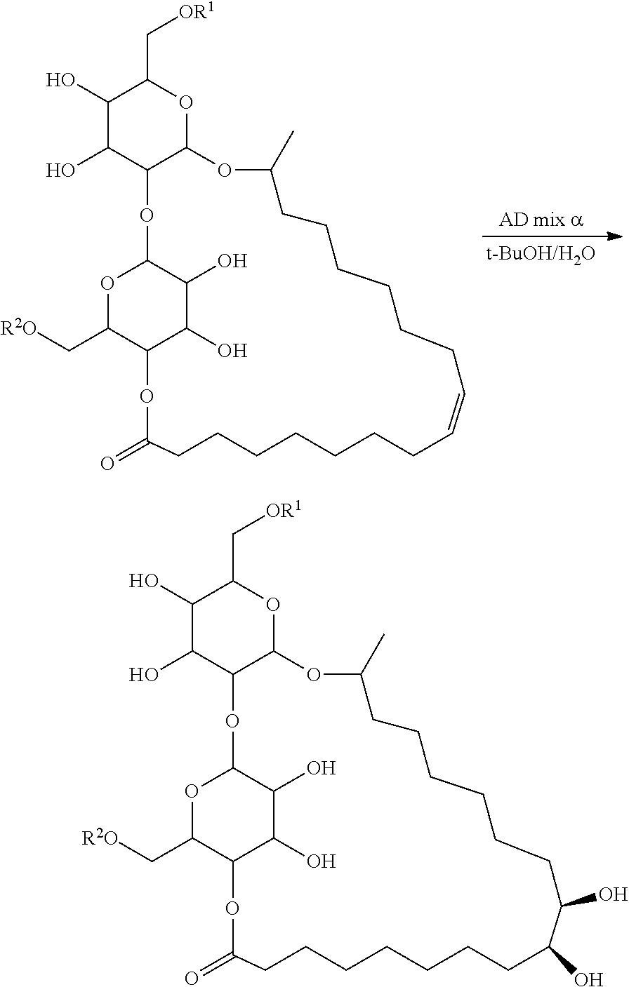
C1(O)C(O)C2C(OC1C[OR1])OC(C)CCCCCCC(O)C(O)CCCCCCCC(=O)OC1C(C[R2O])OC(O2)C(O)C1O.C1(O)C(O)C2C(OC1C[OR1])OC(C)CCCCCCC=CCCCCCCCC(=O)OC1C(C[R2O])OC(O2)C(O)C1O
